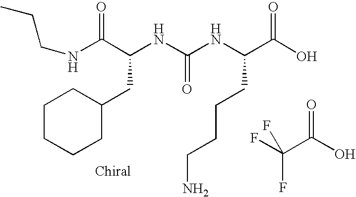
N(C(C(NC(NC(C(O)=O)CCCCN)=O)CC1CCCCC1)=O)CCC.FC(C(O)=O)(F)F
